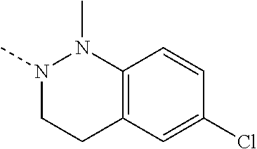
N1(C)CCC2=C(N1C)C=CC(Cl)=C2
